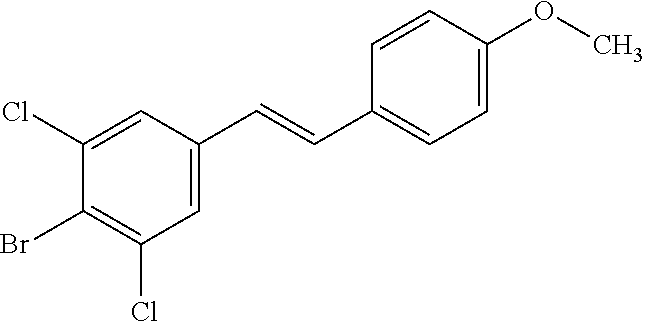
C1(Cl)=CC(C=CC2=CC=C(OC)C=C2)=CC(Cl)=C1Br
